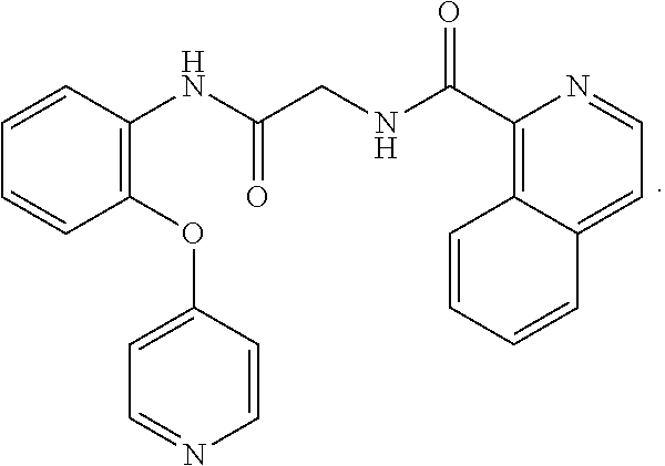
N(C(C1=C2C=CC=CC2=CC=N1)=O)CC(NC1=C(OC2=CC=NC=C2)C=CC=C1)=O
